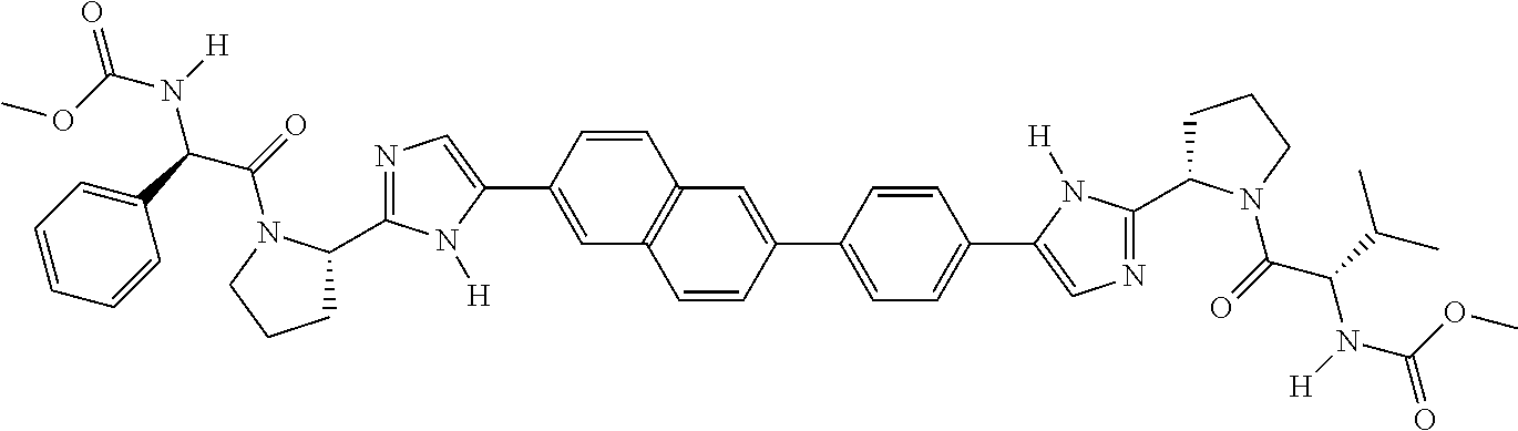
C1(C2=CN=C(C3CCCN3C(C(N(C(=O)OC)[H])C3=CC=CC=C3)=O)N2[H])=CC2=C(C=C1)C=C(C1=CC=C(C3=CN=C(C4CCCN4C(C(C(C)C)N(C(=O)OC)[H])=O)N3[H])C=C1)C=C2
